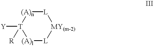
[(A)l]1[L][MY(m-2)][L][(A)n][T]1([Y])[R]
